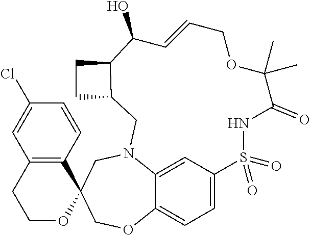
C12=CC=C3C=C1N(CC1(CO2)C2=C(CCO1)C=C(Cl)C=C2)CC1C(CC1)C(O)C=CCOC(C)(C)C(=O)NS3(=O)=O
